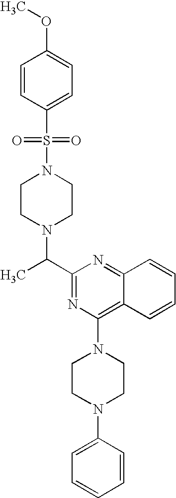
C1(C(N2CCN(S(=O)(=O)C3=CC=C(OC)C=C3)CC2)C)=NC(N2CCN(C3=CC=CC=C3)CC2)=C2C(=N1)C=CC=C2
